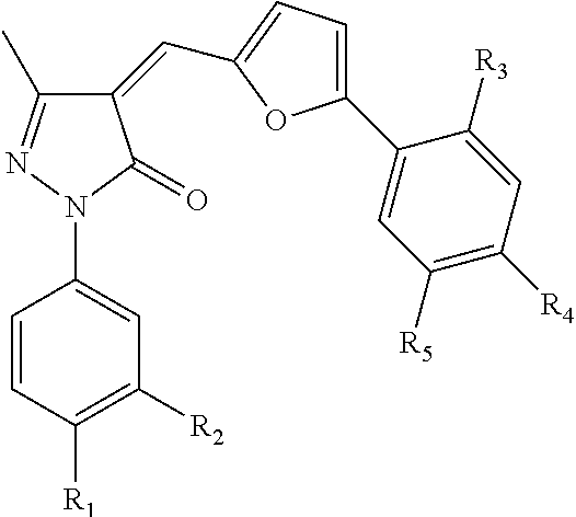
C1=CC([R1])=C([R2])C=C1N1N=C(C)C(=CC2=CC=C(C3=CC([R5])=C([R4])C=C3[R3])O2)C1=O
